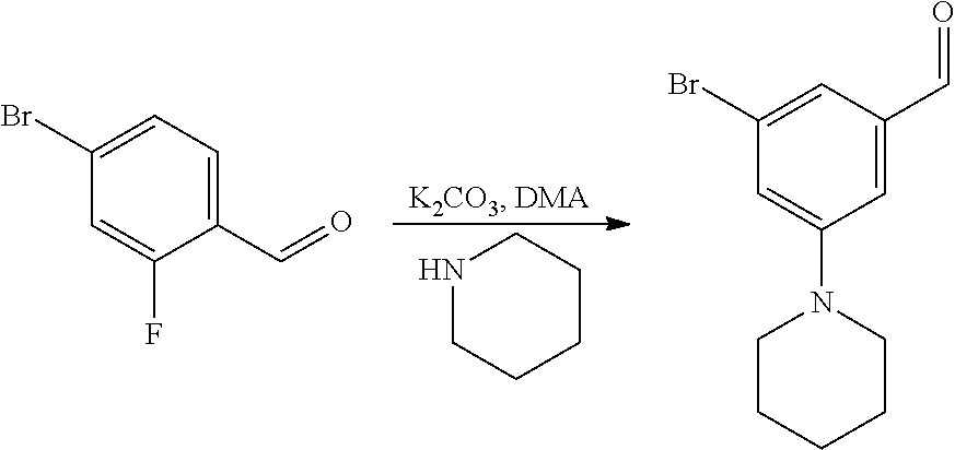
N1CCCCC1.C1(C=O)=CC=C(Br)C=C1F.C1=C(C=O)C=C(Br)C=C1N1CCCCC1
